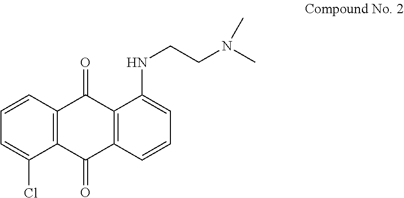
C1=CC2=C(C(Cl)=C1)C(=O)C1=C(C2=O)C(NCCN(C)C)=CC=C1
